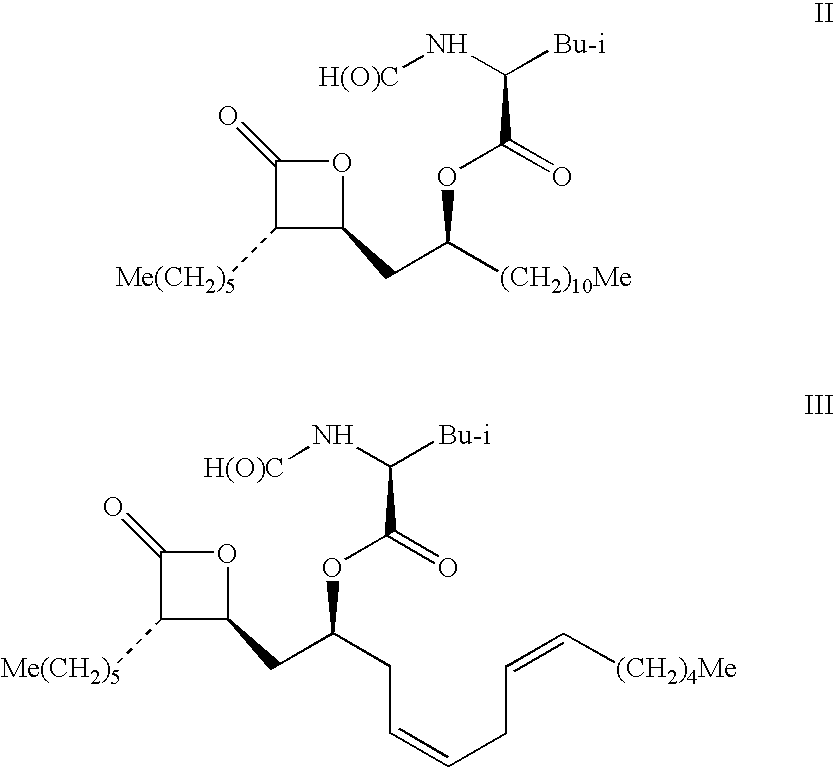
C1(=O)C([Me(CH2)5])C(CC([(CH2)10Me])OC(C(N[H(O)C])[Bu-i])=O)O1.C1(=O)C([Me(CH2)5])C(CC(CC=CCC=C[(CH2)4Me])OC(C(N[H(O)C])[Bu-i])=O)O1
